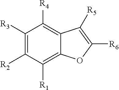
C1([R3])=C([R2])C([R1])=C2C(=C1[R4])C([R5])=C([R6])O2
